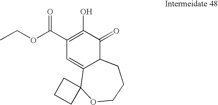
C1(C(OCC)=O)=C(O)C(=O)C2C(=C1)C1(OCCC2)CCC1
